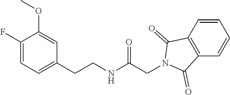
O(C)C1=CC(CCNC(CN2C(=O)C3=C(C2=O)C=CC=C3)=O)=CC=C1F
